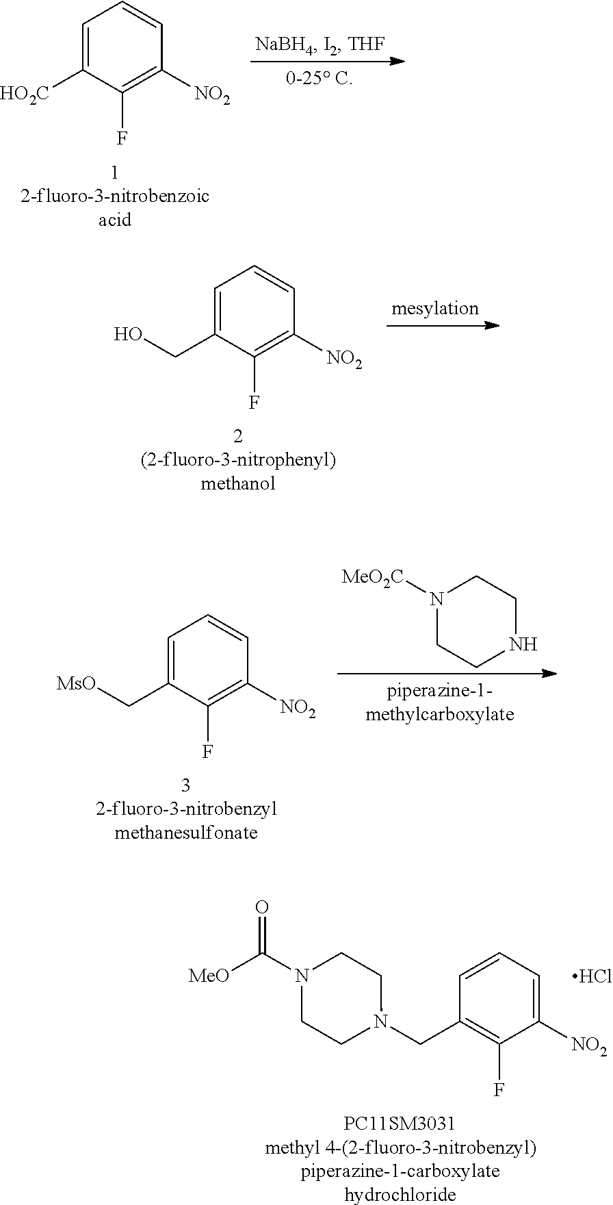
C1=C([HO2C])C(F)=C([NO2])C=C1.[12-fluoro-3-nitrobenzoic acid].C1=C(CO)C(F)=C([NO2])C=C1.[2(2-fluoro-3-nitrophenyl) methanol].C1=C(C[MsO])C(F)=C([NO2])C=C1.[32-fluoro-3-nitrobenzyl methanesulfonate].N1([MeO2C])CCNCC1.C1=CC=C([NO2])C(F)=C1CN1CCN(C([MeO])=O)CC1.Cl.[PC11SM3031methyl 4-(2-fluoro-3-nitrobenzyl)piperazine-1-carboxylatehydrochloride]
